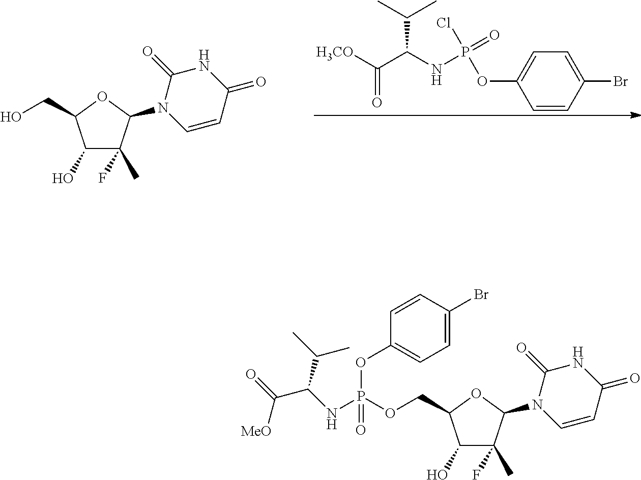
C1=CC(Br)=CC=C1OP(Cl)(=O)NC(C([H3CO])=O)C(C)C.C1(O)C(F)(C)C(N2C=CC(=O)NC2=O)OC1CO.C1(O)C(F)(C)C(N2C=CC(=O)NC2=O)OC1COP(NC(C(=O)[MeO])C(C)C)(OC1=CC=C(Br)C=C1)=O
